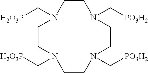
C1CN(C[PO3H2])CCN(C[PO3H2])CCN(C[H2O3P])CCN1C[H2O3P]
